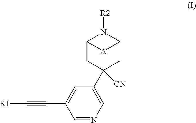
C1=NC=C(C2([CN])CC3N([R2])C(C2)[A]3)C=C1C#C[R1]
